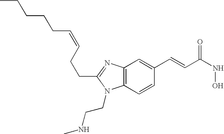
C12=C(C=CC(C=CC(=O)NO)=C1)N(CCNC)C(CCC=CCCCCC)=N2
